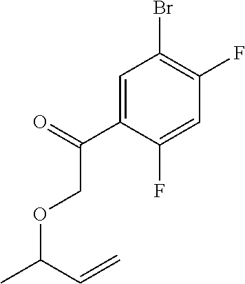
O(C(C=C)C)CC(C1=CC(Br)=C(F)C=C1F)=O
